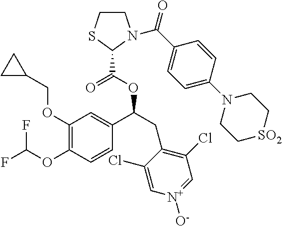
C1(OCC2CC2)=C(OC(F)F)C=CC(C(OC(C2N(C(C3=CC=C(N4CC[SO2]CC4)C=C3)=O)CCS2)=O)CC2=C(Cl)C=[N+]([O-])C=C2Cl)=C1
